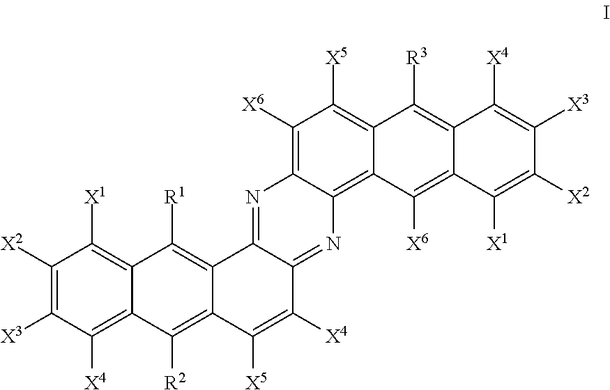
C1([X2])=C([X3])C([X4])=C2C(=C1[X1])C([R1])=C1C(=C2[R2])C([X5])=C([X4])C2=NC3=C4C(=C([X5])C([X6])=C3N=C12)C([R3])=C1C(=C4[X6])C([X1])=C([X2])C([X3])=C1[X4]
